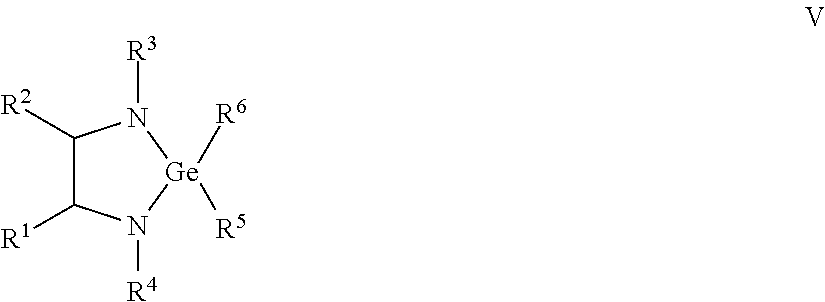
C1([R2])C([R1])N([R4])[Ge]([R6])([R5])N1[R3]
